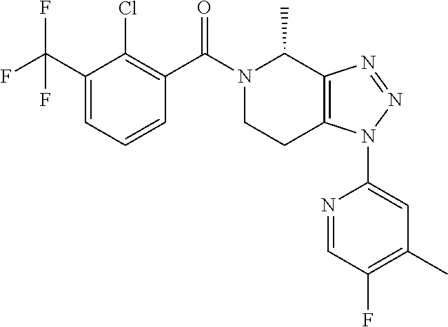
C1=CC=C(C(F)(F)F)C(Cl)=C1C(N1CCC2=C(C1C)N=NN2C1=CC(C)=C(F)C=N1)=O
